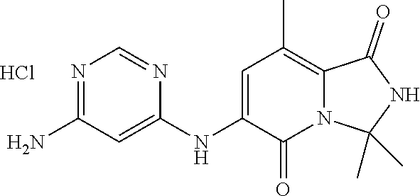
C1(NC2=CC(C)=C3N(C2=O)C(C)(C)NC3=O)=CC(N)=NC=N1.Cl
